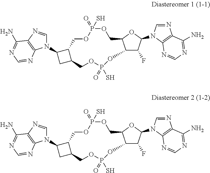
C12C(N3C=NC4=C3N=CN=C4N)CC1COP(S)(=O)OC1C(F)C(N3C=NC4=C3N=CN=C4N)OC1COP(S)(=O)OC2.C12C(N3C=NC4=C3N=CN=C4N)CC1COP(S)(=O)OC1C(F)C(N3C=NC4=C3N=CN=C4N)OC1COP(S)(=O)OC2
